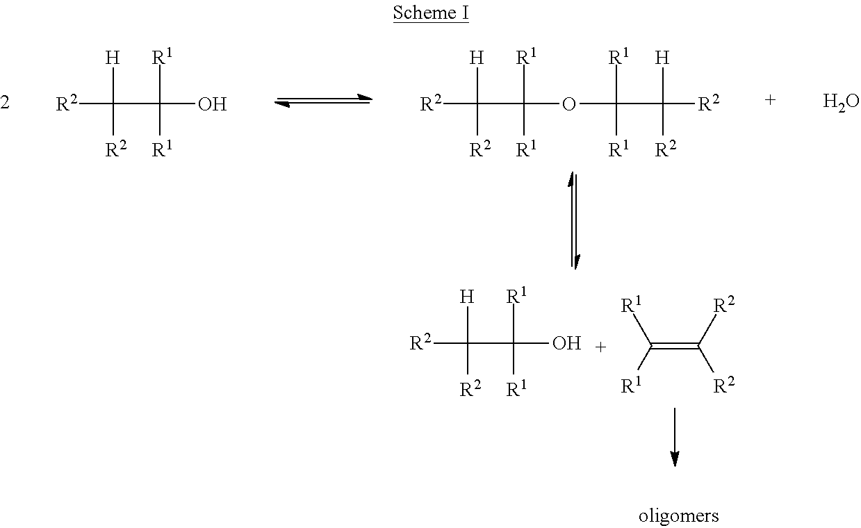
[H]C(C([R1])([R1])O)([R2])[R2].[H]C(C([R1])([R1])OC(C([H])([R2])[R2])([R1])[R1])([R2])[R2].O.[H]C(C([R1])([R1])O)([R2])[R2].C(=C([R2])[R2])([R1])[R1]
